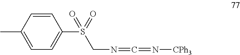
C1(S(CN=C=N[CPh3])(=O)=O)=CC=C(C)C=C1
